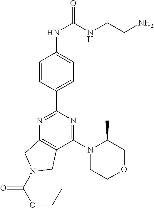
C1(C2=NC3=C(C(N4CCOCC4C)=N2)CN(C(OCC)=O)C3)=CC=C(NC(NCCN)=O)C=C1
